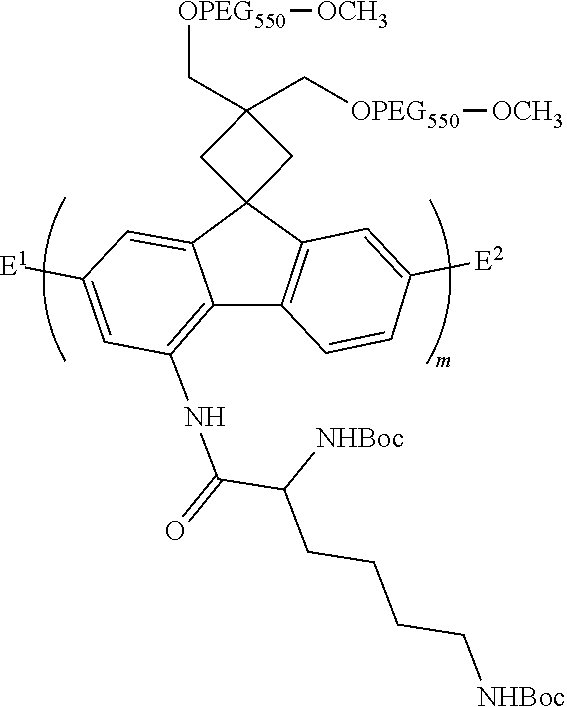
[OPEG550](CC1(C[OPEG550][OCH3])CC2(C3=CC([E1])=CC(NC(=O)C([NHBoc])CCCC[NHBoc])=C3C3=C2C=C([E2])C=C3)C1)[OCH3]
